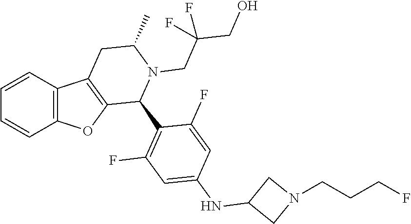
C1=CC2=C(C=C1)OC1=C2CC(C)N(CC(CO)(F)F)C1C1=C(F)C=C(NC2CN(CCCF)C2)C=C1F
